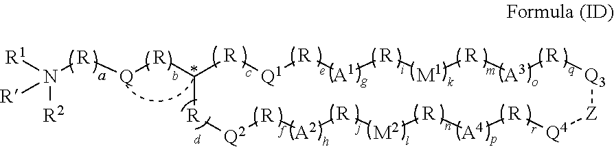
[R1]N([R][Q][R]C1[R][Q2][R][A2][R][M2][R][A4][R][Q4][Z][Q3][R][A3][R][M1][R][A1][R][Q1][R]1)([R2])[R]
